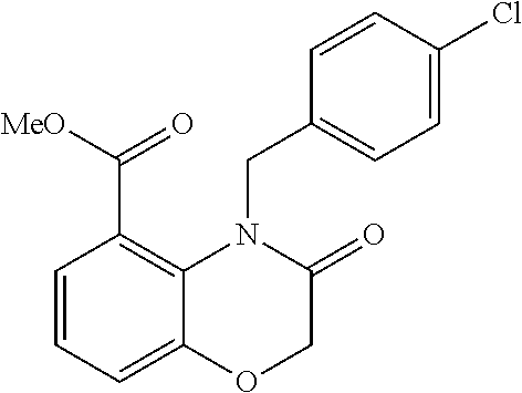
C1=CC=C2C(=C1C([MeO])=O)N(CC1=CC=C(Cl)C=C1)C(=O)CO2
